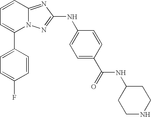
C1(C2=CC=CC3=NC(NC4=CC=C(C(NC5CCNCC5)=O)C=C4)=NN23)=CC=C(F)C=C1
